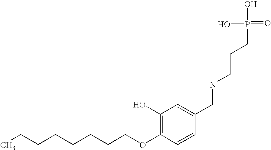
C(COC1=C(O)C=C(CNCCCP(=O)(O)O)C=C1)CCCCCC
